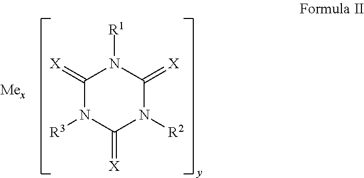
C1(=[X])N([R3])C(=[X])N([R2])C(=[X])N1[R1]
